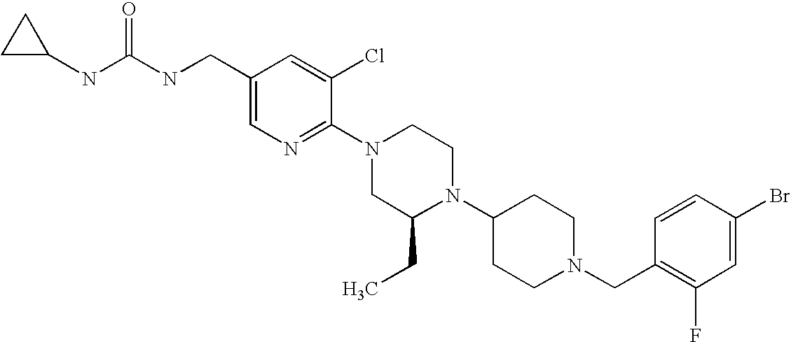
C1(Br)=CC(F)=C(CN2CCC(N3C(CC)CN(C4=NC=C(CNC(NC5CC5)=O)C=C4Cl)CC3)CC2)C=C1
